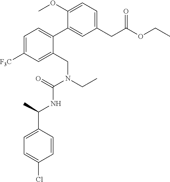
C1(CC(OCC)=O)=CC=C(OC)C(C2=CC=C([F3C])C=C2CN(CC)C(=O)NC(C2=CC=C(Cl)C=C2)C)=C1
